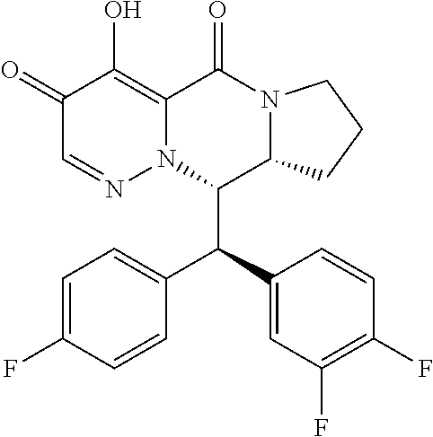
C1=C(F)C=CC(C(C2=CC(F)=C(F)C=C2)C2C3N(C(=O)C4=C(O)C(=O)C=NN24)CCC3)=C1
